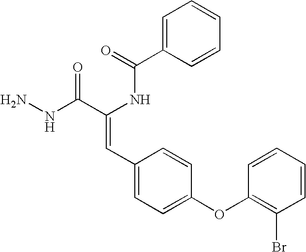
C(=O)(NC(C(NN)=O)=CC1=CC=C(OC2=C(Br)C=CC=C2)C=C1)C1=CC=CC=C1
